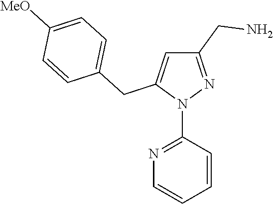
N1=C(N2N=C(CN)C=C2CC2=CC=C([MeO])C=C2)C=CC=C1
